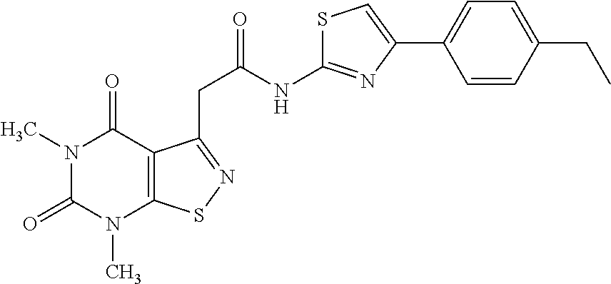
N1(C)C(=O)N(C)C2=C(C1=O)C(CC(NC1=NC(C3=CC=C(CC)C=C3)=CS1)=O)=NS2
